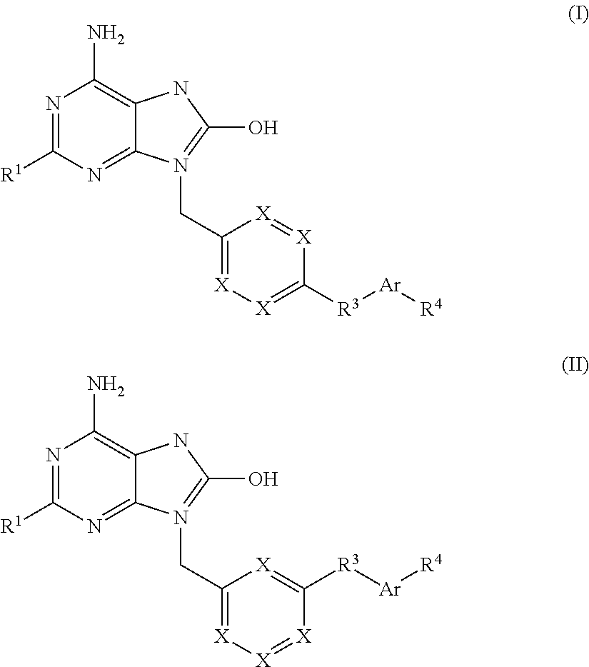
N1=C([R1])N=C2C(=C1N)NC(O)=N2CC1=[X][X]=C([R3][Ar][R4])[X]=[X]1.N1=C([R1])N=C2C(=C1N)NC(O)=N2CC1=[X][X]=[X]C([R3][Ar][R4])=[X]1
